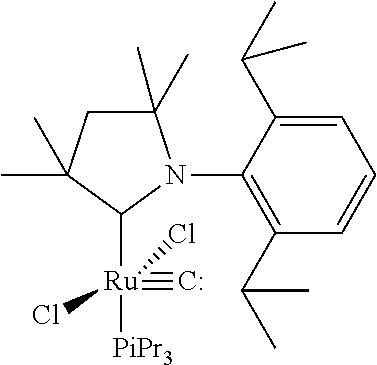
C1(C)(C)CC(C)(C)C([Ru]([PiPr3])(#[C:])(Cl)Cl)N1C1=C(C(C)C)C=CC=C1C(C)C
